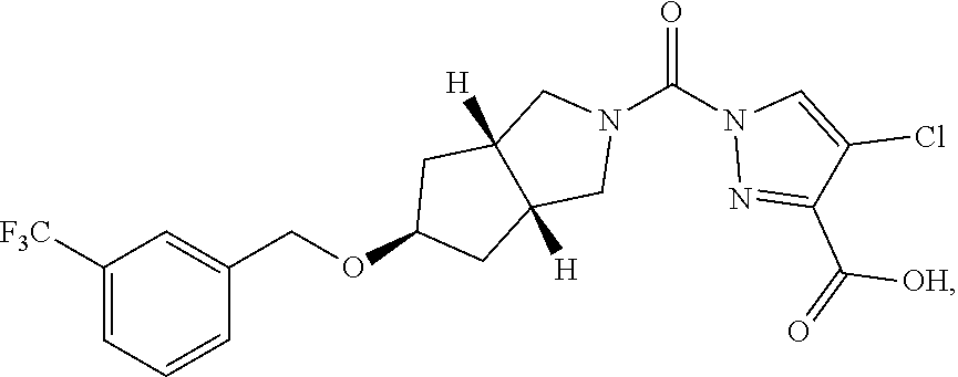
N1(C(N2N=C(C(=O)[OH])C(Cl)=C2)=O)CC2([H])C([H])(C1)CC(OCC1=CC([F3C])=CC=C1)C2
